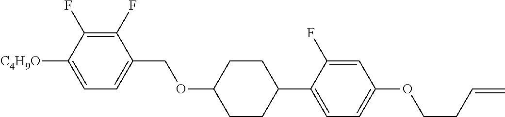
C1(F)=C(F)C([C4H9O])=CC=C1COC1CCC(C2=CC=C(OCCC=C)C=C2F)CC1
